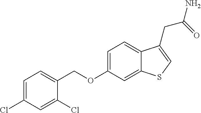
C1=C(Cl)C=C(Cl)C(COC2=CC=C3C(=C2)SC=C3CC(=O)N)=C1
